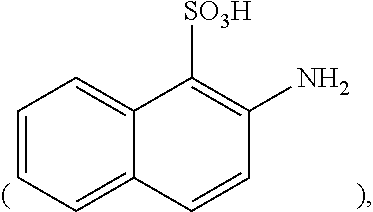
C12=CC=CC=C1C=CC(N)=C2[SO3H]
